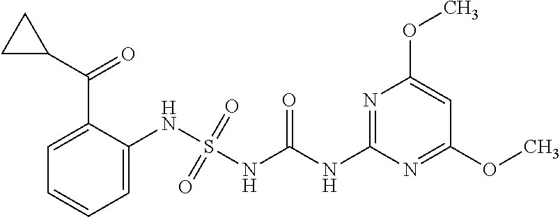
C1=C(C(C2CC2)=O)C(NS(NC(NC2=NC(OC)=CC(OC)=N2)=O)(=O)=O)=CC=C1
